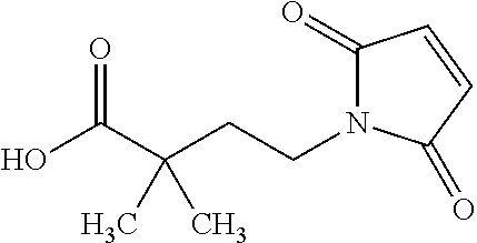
C1(=O)N(CCC(C(O)=O)(C)C)C(=O)C=C1
